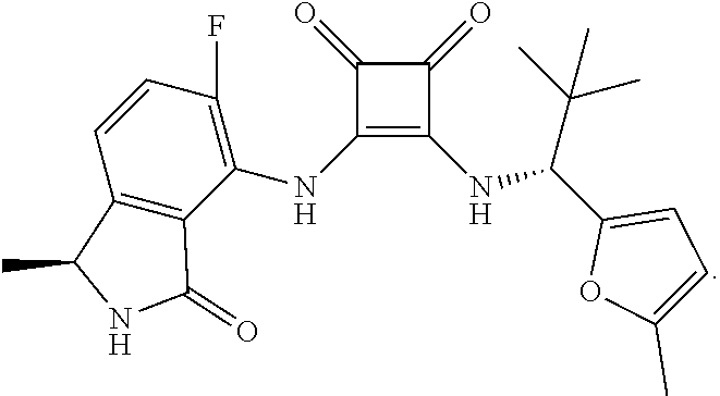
C1(=O)C(NC2=C(F)C=CC3=C2C(=O)NC3C)=C(NC(C(C)(C)C)C2=CC=C(C)O2)C1=O
